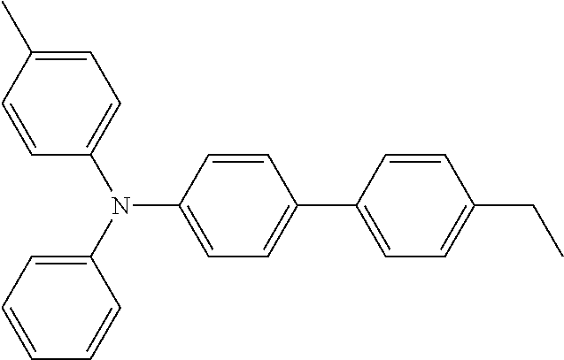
C1=C(C)C=CC(N(C2=CC=CC=C2)C2=CC=C(C3=CC=C(CC)C=C3)C=C2)=C1
